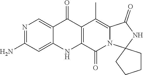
N1=C(N)C=C2C(=C1)C(=O)C1=C(N2)C(=O)N2C(=C1C)C(=O)NC21CCCC1
